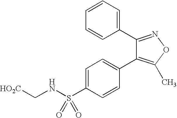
C1=C(S(NC[HO2C])(=O)=O)C=CC(C2=C(C)ON=C2C2=CC=CC=C2)=C1
